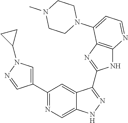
C1(C2=NC=C3C(=C2)C(C2=NC4=C(N2)N=CC=C4N2CCN(C)CC2)=NN3)=CN(C2CC2)N=C1
